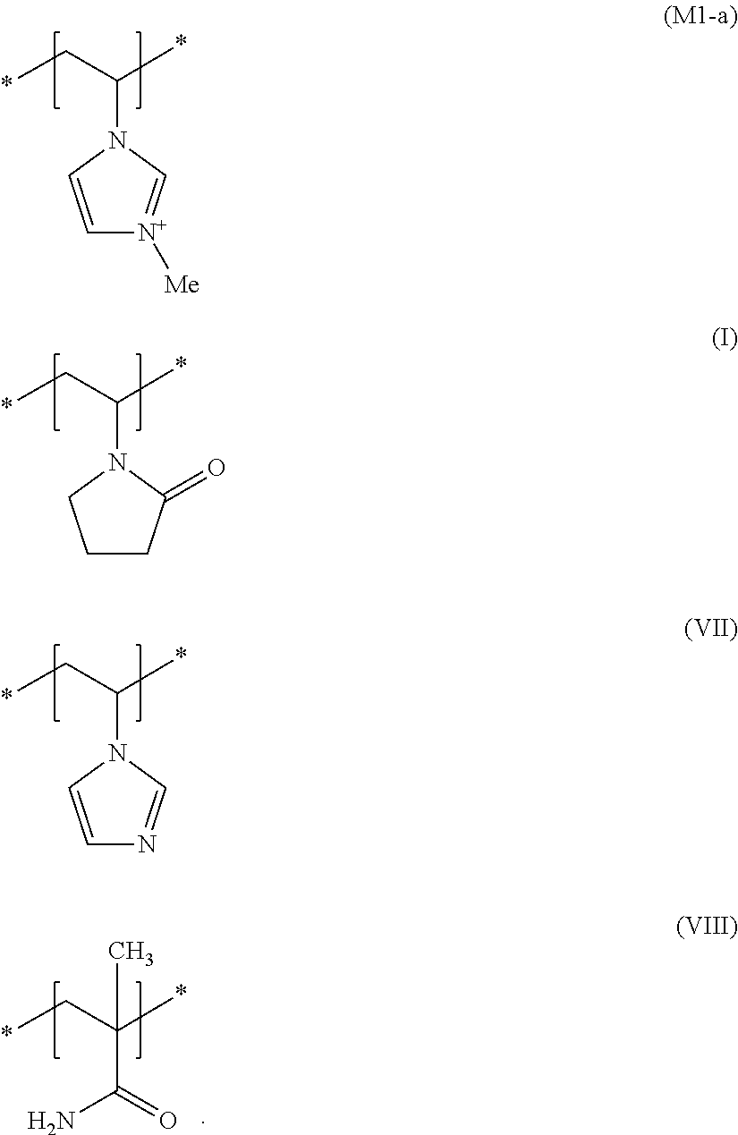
C1=CN(C(C*)*)C=[N+]1[Me].C1CC(=O)N(C(C*)*)C1.C1=CN(C(C*)*)C=N1.C(C(C*)(*)C)(=O)N
